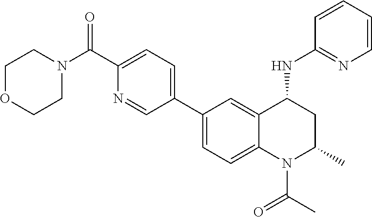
N1(C(C2=CC=C(C3=CC=C4C(=C3)C(NC3=NC=CC=C3)CC(C)N4C(C)=O)C=N2)=O)CCOCC1
